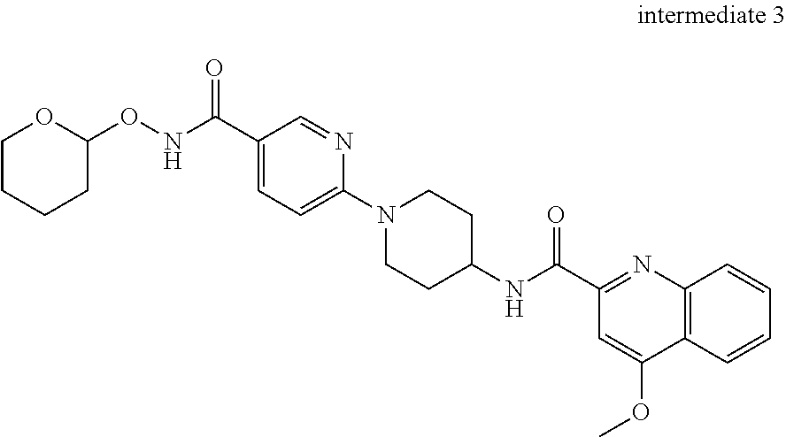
C1(C(NOC2OCCCC2)=O)=CC=C(N2CCC(NC(C3=NC4=C(C(OC)=C3)C=CC=C4)=O)CC2)N=C1
